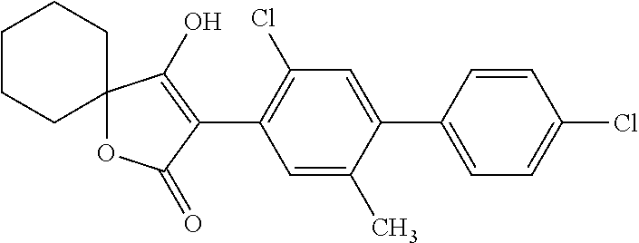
C12(OC(=O)C(C3=C(Cl)C=C(C4=CC=C(Cl)C=C4)C(C)=C3)=C1O)CCCCC2
